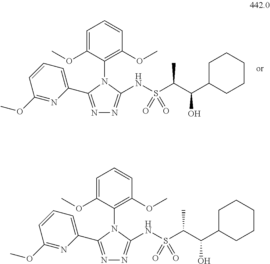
C1(C2=NN=C(NS(=O)(=O)C(C(C3CCCCC3)O)C)N2C2=C(OC)C=CC=C2OC)=CC=CC(OC)=N1.C1(C2=NN=C(NS(=O)(=O)C(C(C3CCCCC3)O)C)N2C2=C(OC)C=CC=C2OC)=CC=CC(OC)=N1
